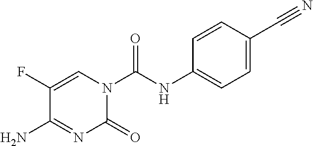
C1=C(F)C(N)=NC(=O)N1C(NC1=CC=C(C#N)C=C1)=O
